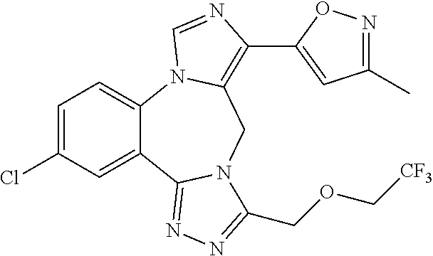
C12=CC=C(Cl)C=C1C1=NN=C(COC[CF3])N1CC1=C(C3=CC(C)=NO3)N=CN21
